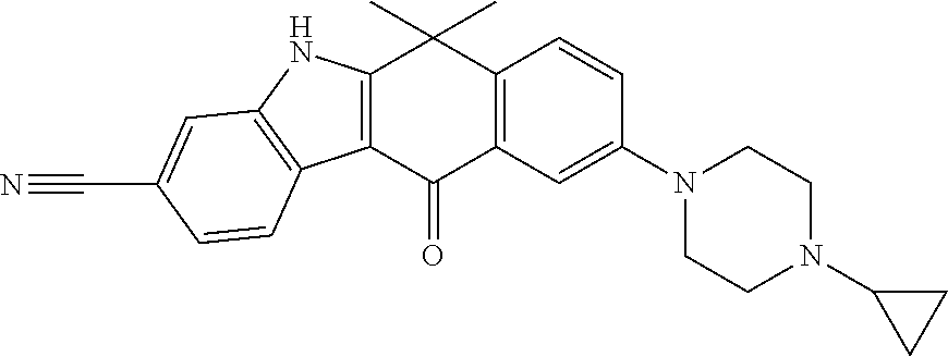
C12=C(C(=O)C3=C(C1(C)C)C=CC(N1CCN(C4CC4)CC1)=C3)C1=C(N2)C=C(C#N)C=C1
